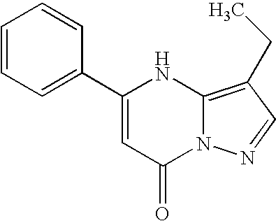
C1(C2=CC=CC=C2)=CC(=O)N2C(=C(CC)C=N2)N1
